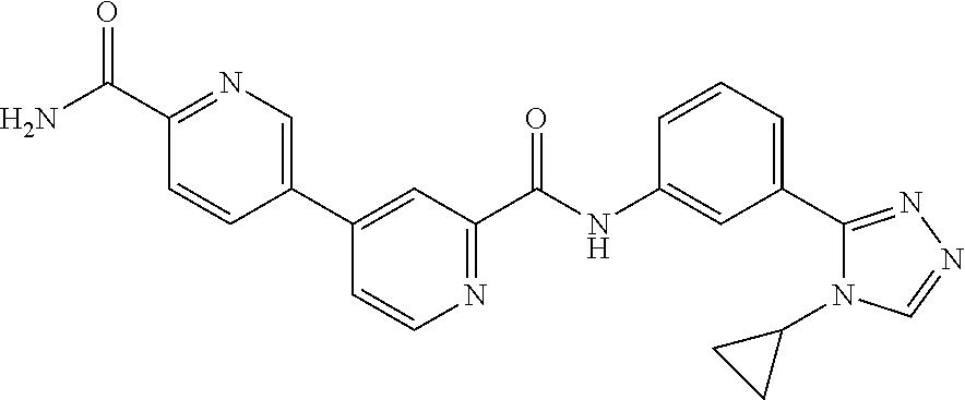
C1(C2=CN=C(C(N)=O)C=C2)=CC(C(NC2=CC(C3=NN=CN3C3CC3)=CC=C2)=O)=NC=C1
